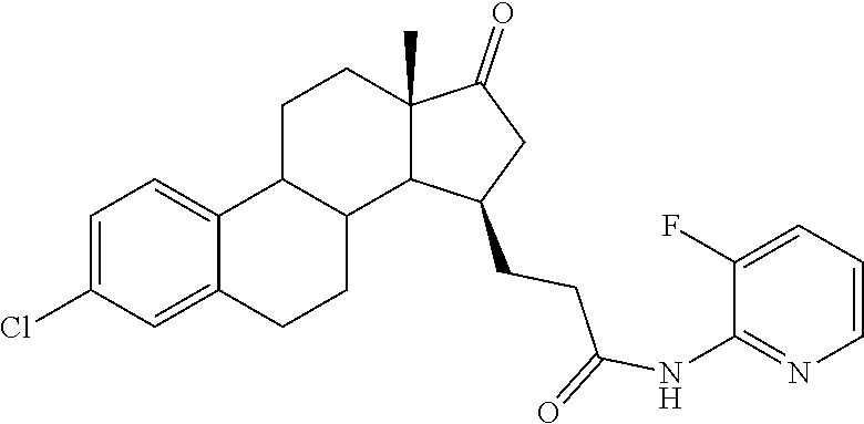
C1=C(Cl)C=C2C(=C1)C1C(CC2)C2C(C)(CC1)C(=O)CC2CCC(=O)NC1=NC=CC=C1F
